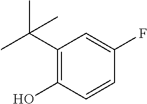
OC1=C(C(C)(C)C)C=C(F)C=C1
